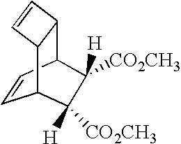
C1=CC2C3C(C1C([CO2CH3])([H])C2([CO2CH3])[H])C=C3
